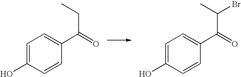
C1=C(O)C=CC(C(CC)=O)=C1.C1=C(O)C=CC(C(C(C)Br)=O)=C1
